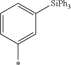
C1=C([SiPh3])C=C(*)C=C1
